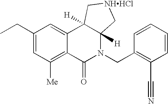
C1(CC)=CC([Me])=C2C(=C1)C1([H])C([H])(N(CC3=C(C#N)C=CC=C3)C2=O)C[NHHCl]C1
